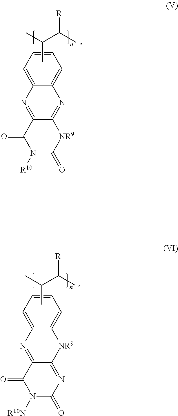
C1=CC=C2C(=C1)N=C1C(=N2)C(=O)N([R10])C(=O)[NR9]1.CC(C)C(C)[R].C1=CC=C2C(=C1)[NR9]C1=NC(=O)N([R10N])C(=O)C1=N2.CC(C)C(C)[R]
